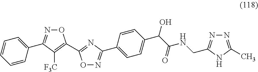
C1=CC=CC(C2=NOC(C3=NC(C4=CC=C(C(C(NCC5=NN=C(C)N5)=O)O)C=C4)=NO3)=C2[F3C])=C1
